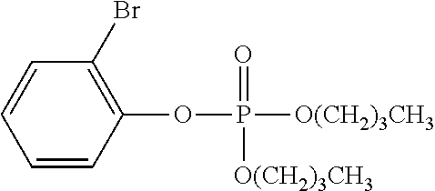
C1=CC(OP([O(CH2)3CH3])(=O)[O(CH2)3CH3])=C(Br)C=C1
